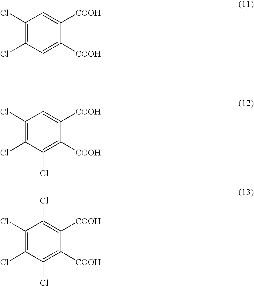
C1(Cl)=C(Cl)C=C([COOH])C([COOH])=C1.C1(Cl)=C(Cl)C(Cl)=C([COOH])C([COOH])=C1.C1(Cl)=C(Cl)C(Cl)=C([COOH])C([COOH])=C1Cl
